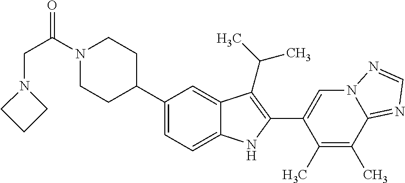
N1(C(CN2CCC2)=O)CCC(C2=CC=C3C(=C2)C(C(C)C)=C(C2=CN4C(=NC=N4)C(C)=C2C)N3)CC1
